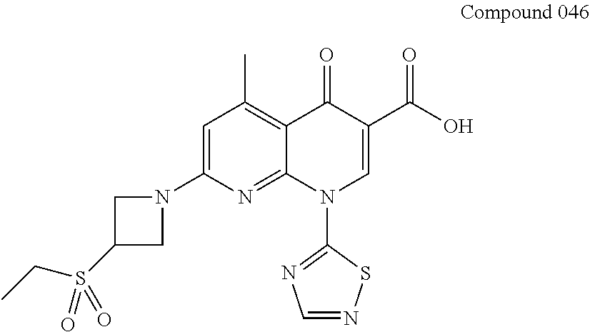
C1=C(N2CC(S(CC)(=O)=O)C2)N=C2C(=C1C)C(=O)C(C(O)=O)=CN2C1=NC=NS1
